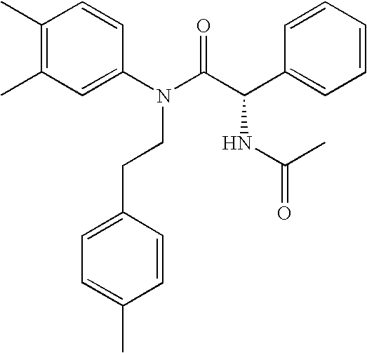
C1(C)=C(C)C=C(N(C(C(C2=CC=CC=C2)NC(C)=O)=O)CCC2=CC=C(C)C=C2)C=C1
